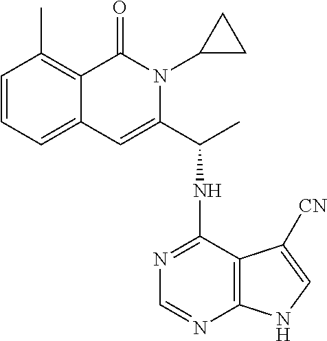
C1=CC=C2C(=C1C)C(=O)N(C1CC1)C(C(C)NC1=NC=NC3=C1C([CN])=CN3)=C2
